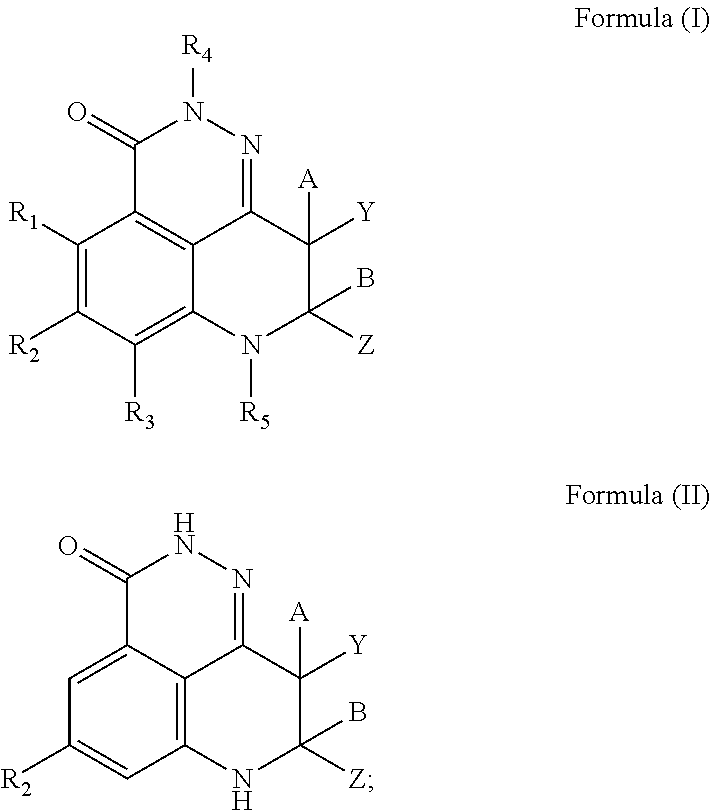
C1(=O)C2=C3C(=NN1[R4])C([Y])([A])C([Z])(B)N([R5])C3=C([R3])C([R2])=C2[R1].C1(=O)C2=CC([R2])=CC3=C2C(=NN1)C([Y])([A])C([Z])(B)N3
